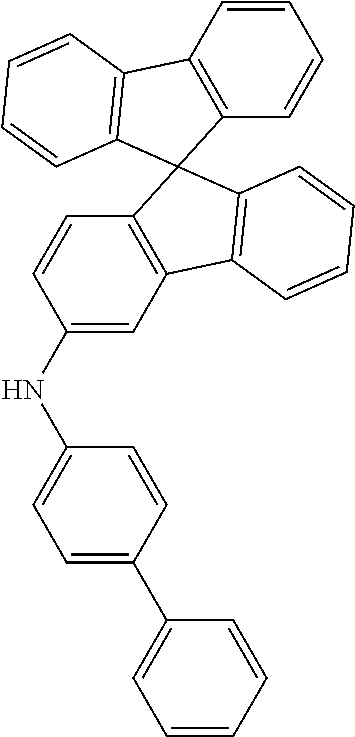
C1(C2=CC=C(NC3=CC4=C(C=C3)C3(C5=C4C=CC=C5)C4=C(C5=C3C=CC=C5)C=CC=C4)C=C2)=CC=CC=C1
